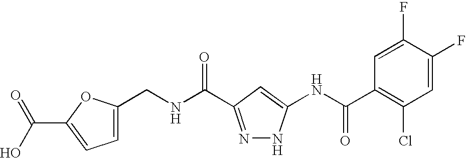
C1(CNC(=O)C2=NNC(NC(C3=C(Cl)C=C(F)C(F)=C3)=O)=C2)=CC=C(C(O)=O)O1
